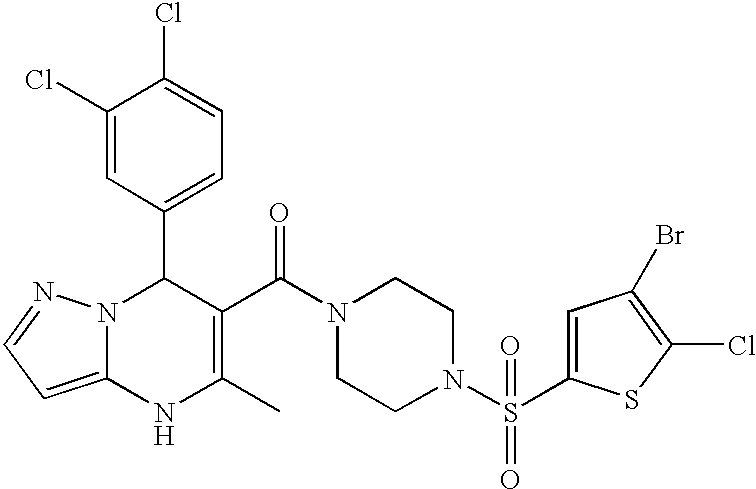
C1(Cl)=CC(C2N3C(=CC=N3)NC(C)=C2C(N2CCN(S(=O)(=O)C3=CC(Br)=C(Cl)S3)CC2)=O)=CC=C1Cl
